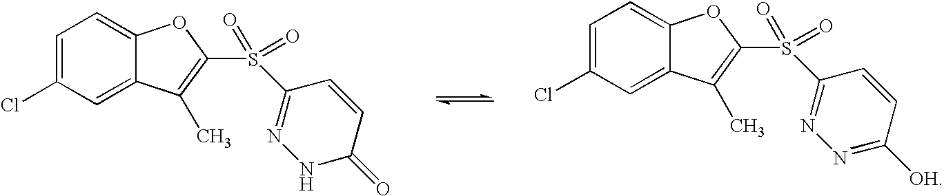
C1=C(Cl)C=C2C(=C1)OC(S(C1=NNC(=O)C=C1)(=O)=O)=C2C.C1=C(Cl)C=C2C(=C1)OC(S(C1=NN=C([OH])C=C1)(=O)=O)=C2C
